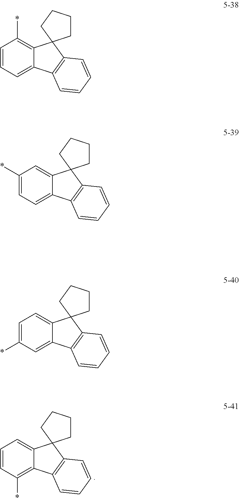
C1=CC(*)=C2C(=C1)C1(C3=C2C=CC=C3)CCCC1.C1(*)=CC=C2C(=C1)C1(C3=C2C=CC=C3)CCCC1.C1=CC=C2C(=C1*)C1(C3=C2C=CC=C3)CCCC1.C1=C(*)C=C2C(=C1)C1(C3=C2C=CC=C3)CCCC1
